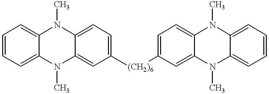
C1=C2C(=CC=C1)N(C)C1=CC=C([(CH2)6]C3=CC=C4C(=C3)N(C)C3=CC=CC=C3N4C)C=C1N2C
